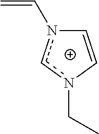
C1=Cn(CC)cn1C=C
